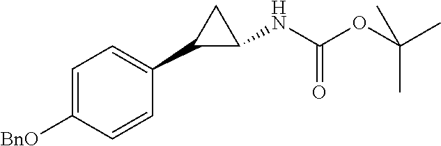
C1=C([BnO])C=CC(C2C(NC(OC(C)(C)C)=O)C2)=C1
